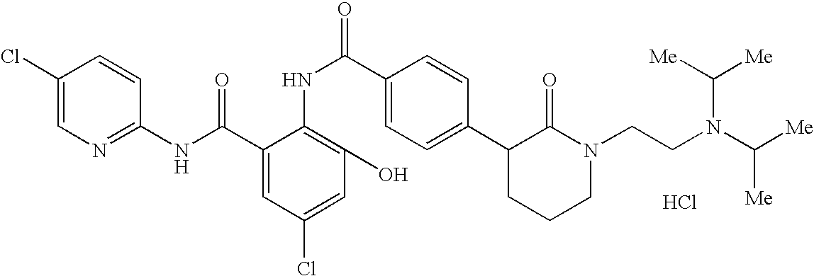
C1(NC(C2=CC(Cl)=CC(O)=C2NC(C2=CC=C(C3CCCN(CCN(C([Me])[Me])C([Me])[Me])C3=O)C=C2)=O)=O)=NC=C(Cl)C=C1.Cl
